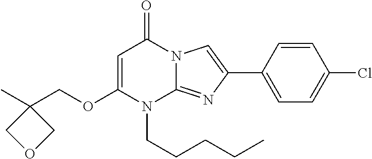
C1=C(OCC2(C)COC2)N(CCCCC)C2=NC(C3=CC=C(Cl)C=C3)=CN2C1=O
